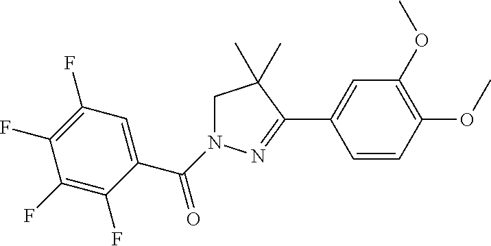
C1(C(N2CC(C)(C)C(C3=CC(OC)=C(OC)C=C3)=N2)=O)=CC(F)=C(F)C(F)=C1F
